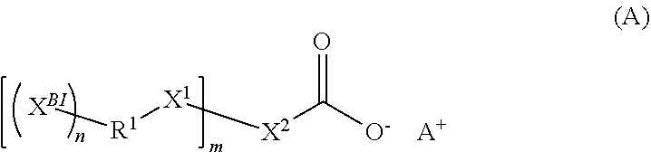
[XBI][R1][X1][X2]C([O-    A+])=O
